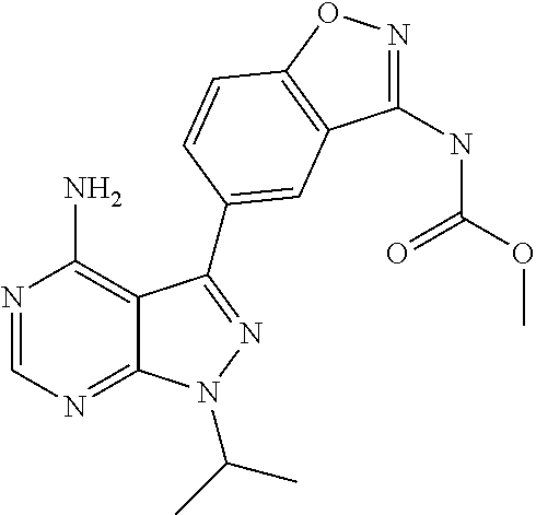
N1=CN=C2C(=C1N)C(C1=CC3=C(ON=C3NC(OC)=O)C=C1)=NN2C(C)C
